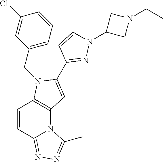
C12=C(N(CC3=CC=CC(Cl)=C3)C(C3=NN(C4CN(CC)C4)C=C3)=C1)C=CC1=NN=C(C)N21
